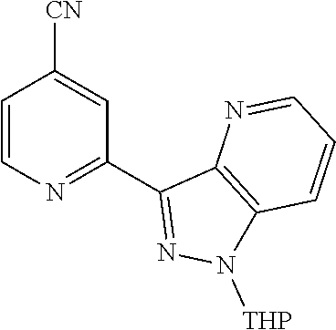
C1=CN=C(C2=NN([THP])C3=C2N=CC=C3)C=C1[CN]
